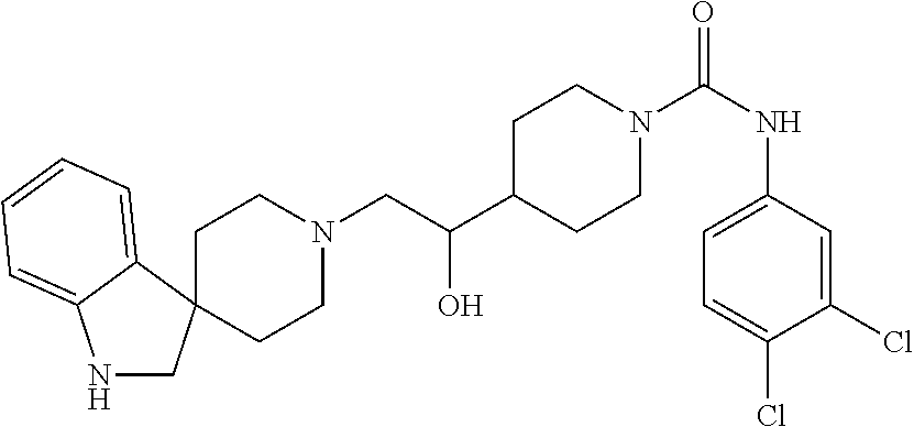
N1(CC(C2CCN(C(NC3=CC=C(Cl)C(Cl)=C3)=O)CC2)O)CCC2(CC1)CNC1=CC=CC=C21
